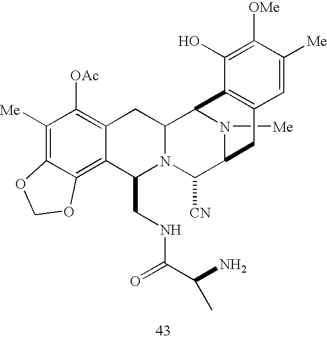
N1([Me])C2C([CN])N3C(CNC(C(N)C)=O)C4=C5C(=C([Me])C([OAc])=C4CC3C1C1=C(C2)C=C([Me])C([OMe])=C1O)OCO5
